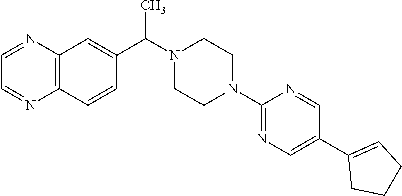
C12=C(C=CC(C(N3CCN(C4=NC=C(C5=CCCC5)C=N4)CC3)C)=C1)N=CC=N2
